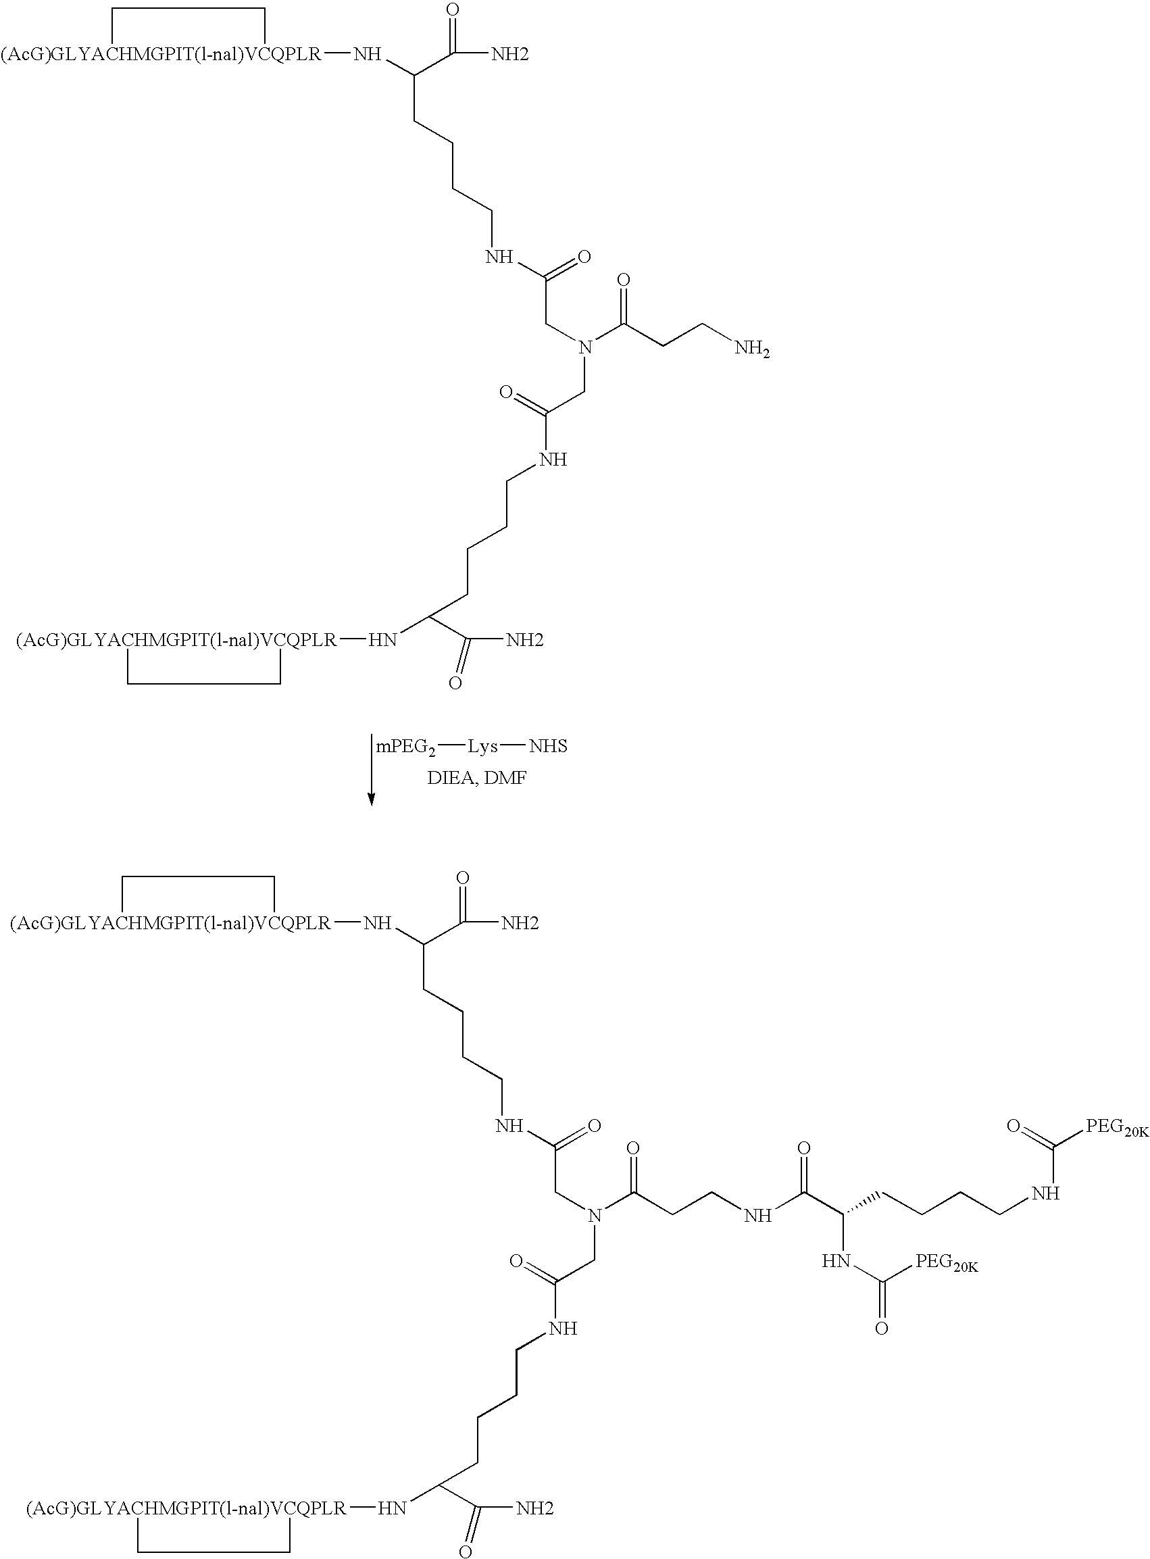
[mPEG2][Lys][NHS].[(AcG)GLYACHMGPIT(l-nal)VCQPLR]1(NC(C(N)=O)CCCCNC(=O)CN(CC(NCCCCC(N[(AcG)GLYACHMGPIT(l-nal)VCQPLR]2CC2)C(N)=O)=O)C(CCN)=O)CC1.[(AcG)GLYACHMGPIT(l-nal)VCQPLR]1(NC(C(N)=O)CCCCNC(=O)CN(CC(NCCCCC(N[(AcG)GLYACHMGPIT(l-nal)VCQPLR]2CC2)C(N)=O)=O)C(CCNC(C(CCCCNC(=O)[PEG20K])NC([PEG20K])=O)=O)=O)CC1
